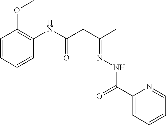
C1=CC=CC(NC(CC(C)=NNC(C2=CC=CC=N2)=O)=O)=C1OC
